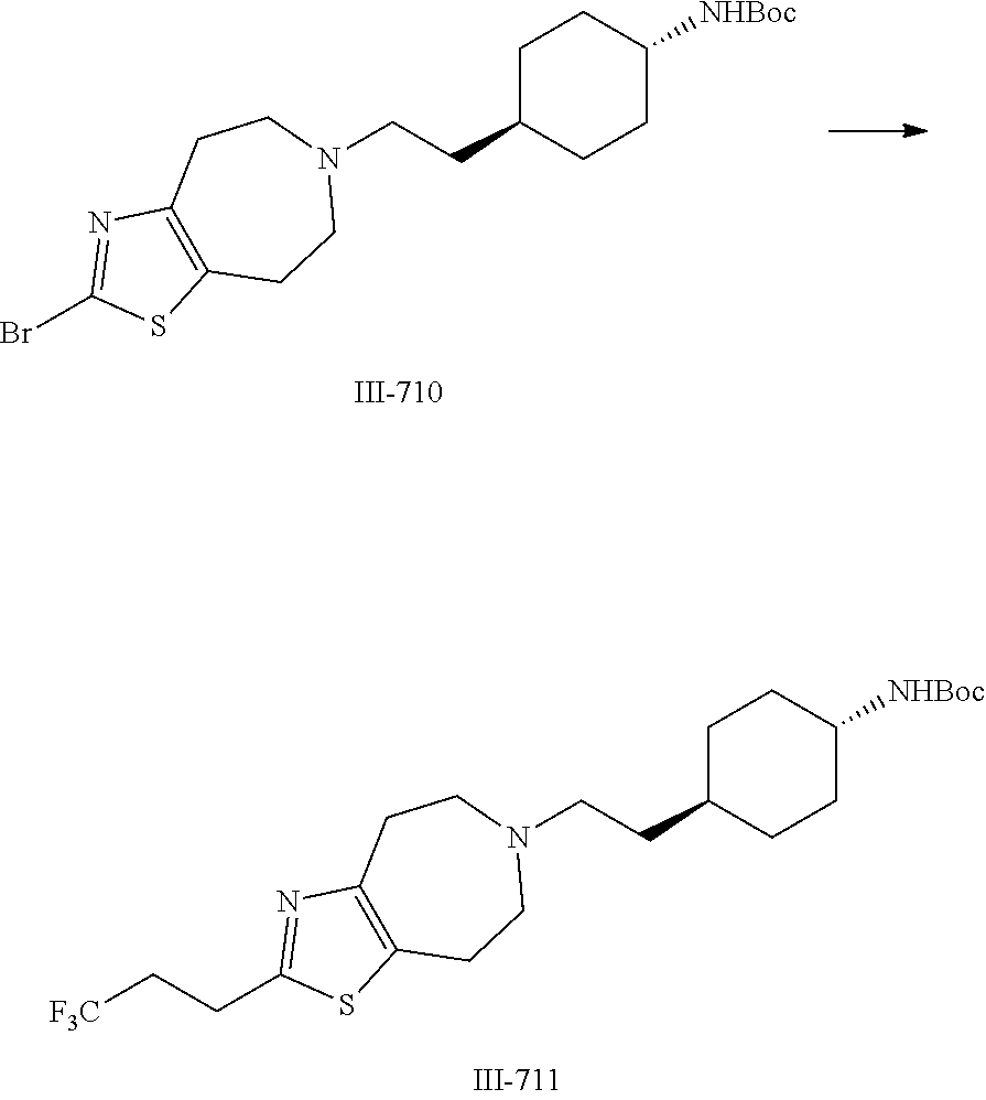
C12=C(CCN(CCC3CCC([NHBoc])CC3)CC1)SC(CC[F3C])=N2.C12=C(CCN(CCC3CCC([NHBoc])CC3)CC1)SC(Br)=N2
